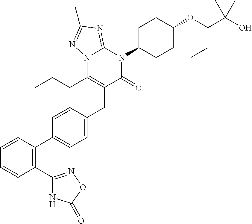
C1(C2=NOC(=O)N2)=C(C2=CC=C(CC3=C(CCC)N4C(=NC(C)=N4)N(C4CCC(OC(C(O)(C)C)CC)CC4)C3=O)C=C2)C=CC=C1
